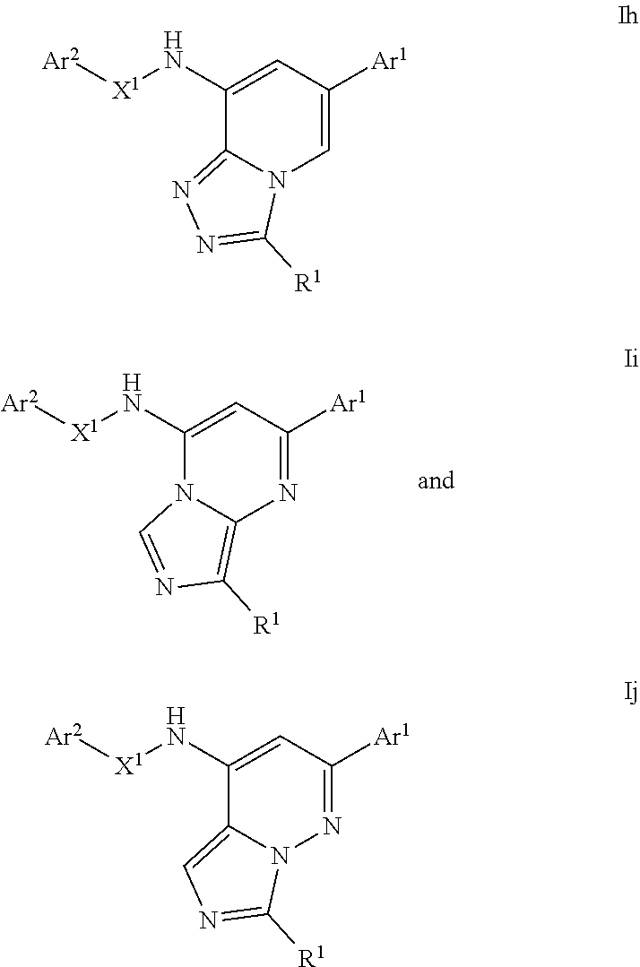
[Ar2][X1]NC1=CC([Ar1])=NC2=C([R1])N=CN12.[Ar2][X1]NC1=CC([Ar1])=CN2C1=NN=C2[R1].[Ar2][X1]NC1=CC([Ar1])=NN2C1=CN=C2[R1]
